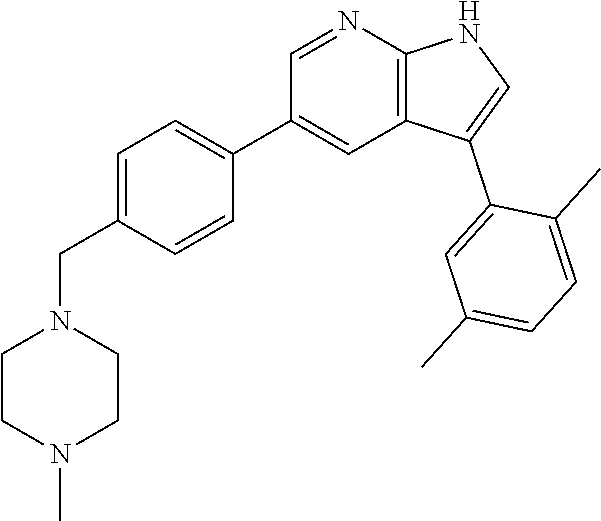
C1=C(CN2CCN(C)CC2)C=CC(C2=CC3=C(N=C2)NC=C3C2=CC(C)=CC=C2C)=C1
